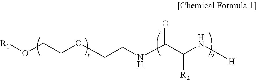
[R1]OCCOCCNC(C(N[H])[R2])=O
